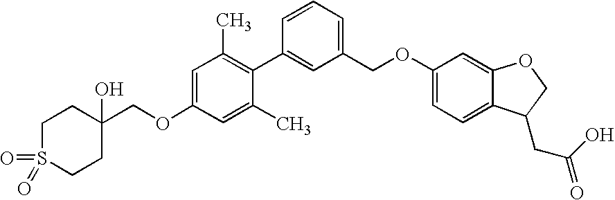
C1=C(OCC2(O)CCS(=O)(=O)CC2)C=C(C)C(C2=CC(COC3=CC=C4C(=C3)OCC4CC(O)=O)=CC=C2)=C1C
